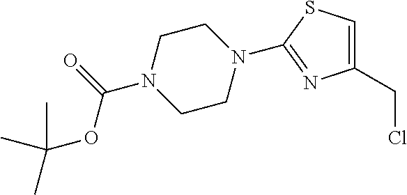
C1N(C(=O)OC(C)(C)C)CCN(C2=NC(CCl)=CS2)C1
